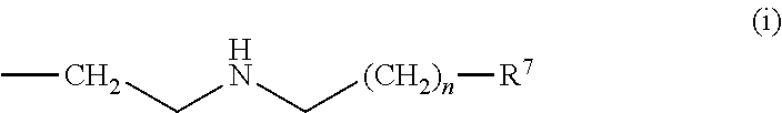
C(CNC[(CH2)n][R7])C
